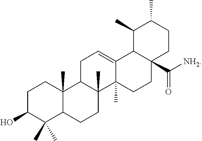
C1C(O)C(C)(C)C2C(C)(C1)C1C(C)(CC2)C2(C)C(=CC1)C1C(C([NH2])=O)(CC2)CCC(C)C1C
